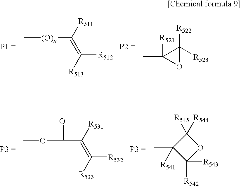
C[(O)n]C([R511])=C([R512])[R513].O1C([R522])([R523])C1(C)[R521].C([R531])(=C([R532])[R533])C(=O)OC.C1([R544])([R545])C(C)([R541])C([R542])([R543])O1
